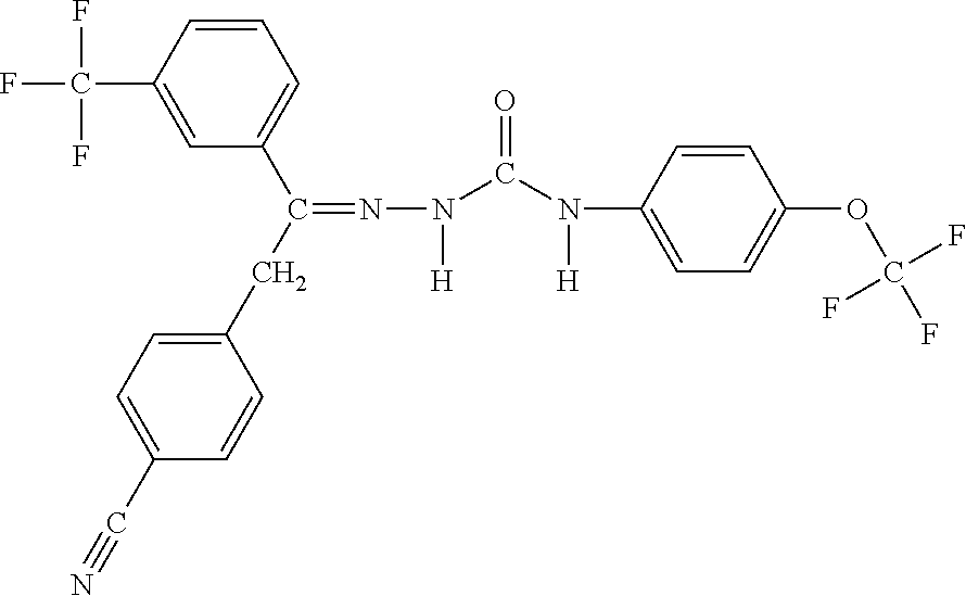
C1=C(C(F)(F)F)C=CC=C1C(CC1=CC=C(C#N)C=C1)=NN([H])C(N(C1=CC=C(OC(F)(F)F)C=C1)[H])=O
